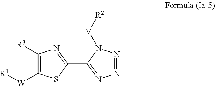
C1([R3])=C([W][R1])SC(C2=NN=NN2[V][R2])=N1
